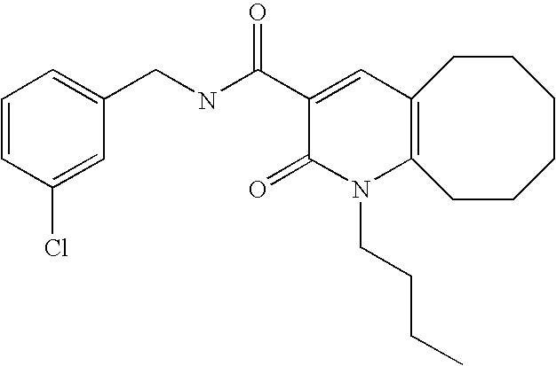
C1=CC(Cl)=CC(CNC(C2=CC3=C(N(CCCC)C2=O)CCCCCC3)=O)=C1
